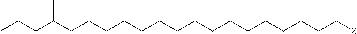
C(CCCCC[Z])CCCCCCCCCCC(CCC)C
